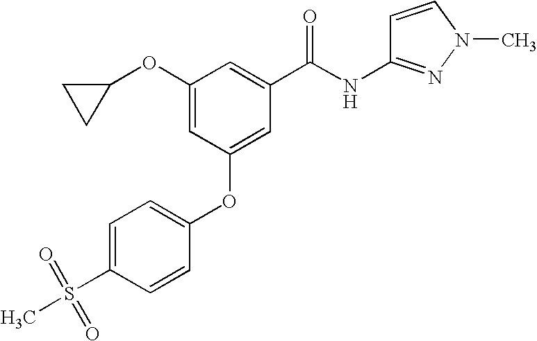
C1(OC2=CC(OC3=CC=C(S(=O)(=O)C)C=C3)=CC(C(NC3=NN(C)C=C3)=O)=C2)CC1
